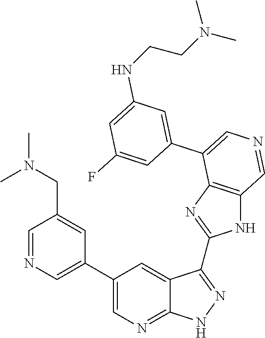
C1=C(C2=CN=CC3=C2N=C(C2=NNC4=NC=C(C5=CN=CC(CN(C)C)=C5)C=C42)N3)C=C(F)C=C1NCCN(C)C
